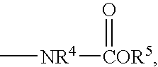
C[NR4][COR5]=O
